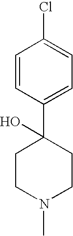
C1CN(C)CCC1(C1=CC=C(Cl)C=C1)O
